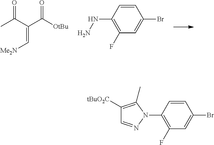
C1=CC(NN)=C(F)C=C1Br.CC(C(C([OtBu])=O)=C[Me2N])=O.C1=CC(N2C(C)=C([tBuO2C])C=N2)=C(F)C=C1Br
